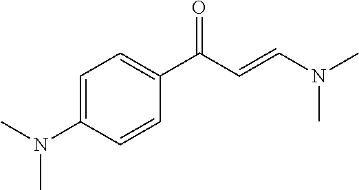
C1=C(N(C)C)C=CC(C(C=CN(C)C)=O)=C1
